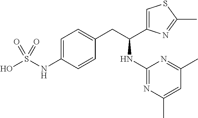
C1=C(NS(O)(=O)=O)C=CC(CC(C2=CSC(C)=N2)NC2=NC(C)=CC(C)=N2)=C1
